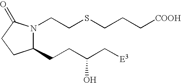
C(SCCN1C(CCC(C[E3])O)CCC1=O)CC[COOH]
